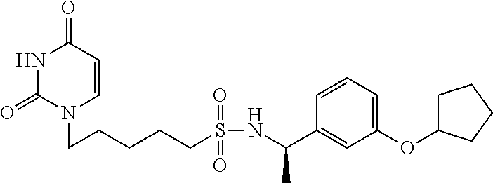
N1C(=O)N(CCCCCS(NC(C2=CC(OC3CCCC3)=CC=C2)C)(=O)=O)C=CC1=O
